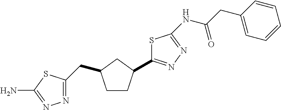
N1=C(CC2CCC(C3=NN=C(NC(CC4=CC=CC=C4)=O)S3)C2)SC(N)=N1
